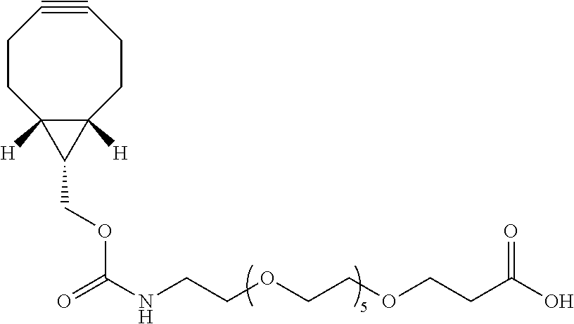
OC(CCOCCOCCNC(=O)OCC1C2([H])C1([H])CCC#CCC2)=O
